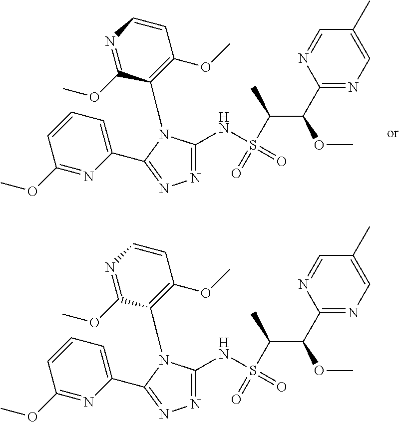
N1=C(NS(=O)(=O)C(C(C2=NC=C(C)C=N2)OC)C)N(C2=C(OC)C=CN=C2OC)C(C2=CC=CC(OC)=N2)=N1.N1=C(NS(=O)(=O)C(C(C2=NC=C(C)C=N2)OC)C)N(C2=C(OC)C=CN=C2OC)C(C2=CC=CC(OC)=N2)=N1
